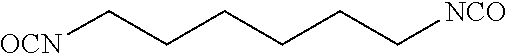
C(CCC[NCO])CC[OCN]
